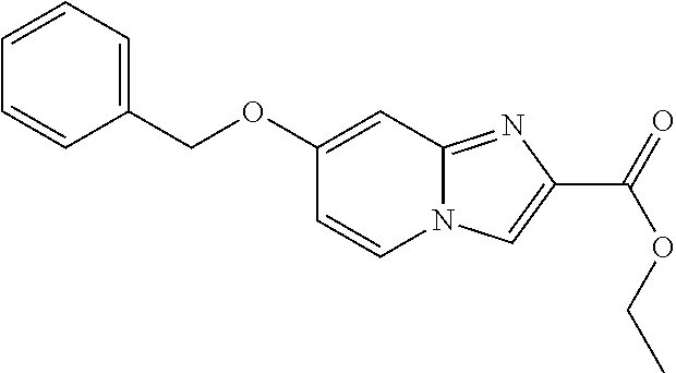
C1(COC2=CC3=NC(C(OCC)=O)=CN3C=C2)=CC=CC=C1
